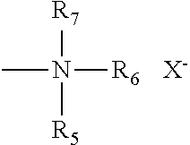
CN([R6])([R7])[R5].[X-]
